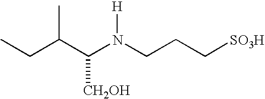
CCC(C(N(CCC[SO3H])[H])[CH2OH])C
